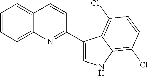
C1=CC=C2C(=C1)C=CC(C1=CNC3=C(Cl)C=CC(Cl)=C13)=N2
